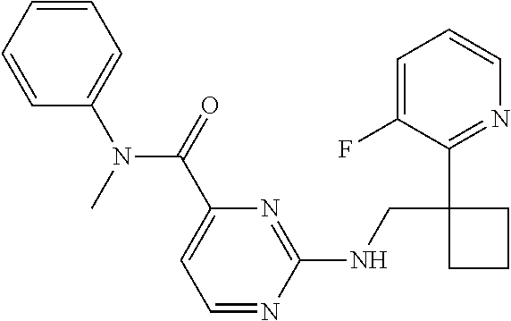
C1=C(C(=O)N(C2=CC=CC=C2)C)N=C(NCC2(C3=NC=CC=C3F)CCC2)N=C1
